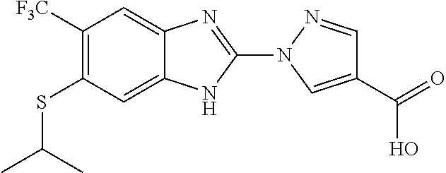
C1([F3C])=C(SC(C)C)C=C2C(=C1)N=C(N1C=C(C(=O)O)C=N1)N2
